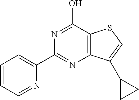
C1=CC=NC(C2=NC3=C(C(O)=N2)SC=C3C2CC2)=C1
